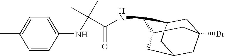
N(C1C2CC3(Br)CC(CC1C3)C2)C(C(C)(C)NC1=CC=C(C)C=C1)=O
